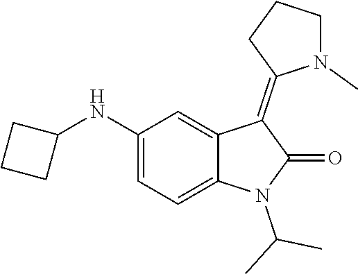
C1(NC2CCC2)=CC=C2C(=C1)C(=C1N(C)CCC1)C(=O)N2C(C)C
